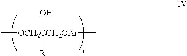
C[OCH2CCH2OAr](C)([R])O
